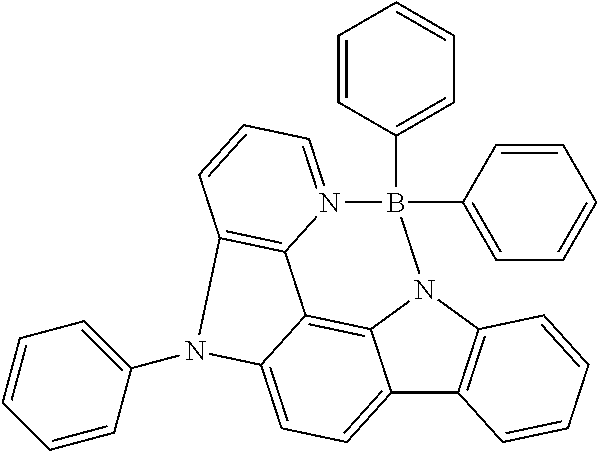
C12=CC=C3C4=C1N(C1=C2C=CC=C1)B(C1=CC=CC=C1)(C1=CC=CC=C1)N1=CC=CC(=C41)N3C1=CC=CC=C1
